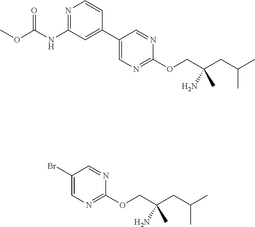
N1=C(NC(OC)=O)C=C(C2=CN=C(OCC(CC(C)C)(N)C)N=C2)C=C1.BrC1=CN=C(OCC(CC(C)C)(N)C)N=C1
